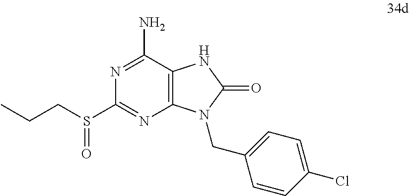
N1=C(N)C2=C(N=C1S(CCC)=O)N(CC1=CC=C(Cl)C=C1)C(=O)N2
